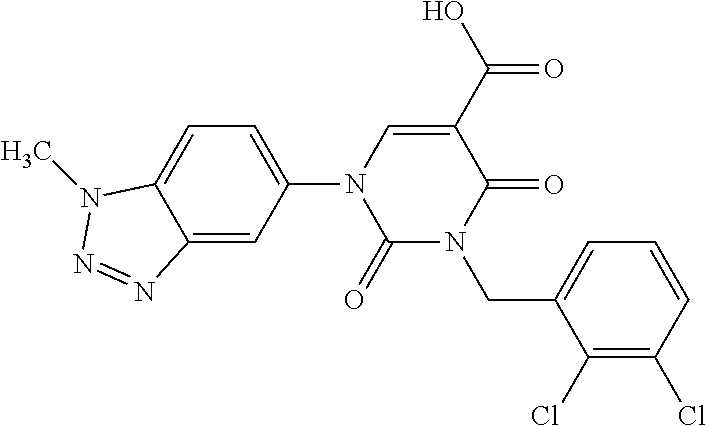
C12=CC(N3C(=O)N(CC4=CC=CC(Cl)=C4Cl)C(=O)C(C(O)=O)=C3)=CC=C1N(C)N=N2
